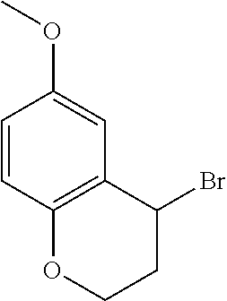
C1=CC2=C(C=C1OC)C(Br)CCO2
